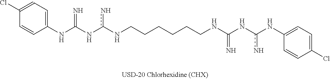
C1=CC(NC(Nc(NCCCCCCNC(Nc(NC2=CC=C(Cl)C=C2)n)=N)n)=N)=CC=C1Cl
